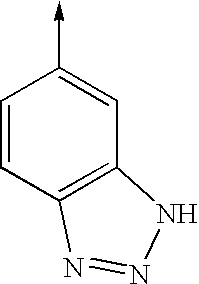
C1=CC2=C(C=C1->C)NN=N2
